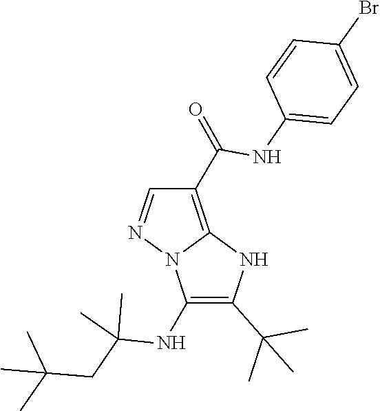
CC(C)(CC(C)(C)NC1=C(C(C)(C)C)NC2=C(C(NC3=CC=C(Br)C=C3)=O)C=NN21)C
